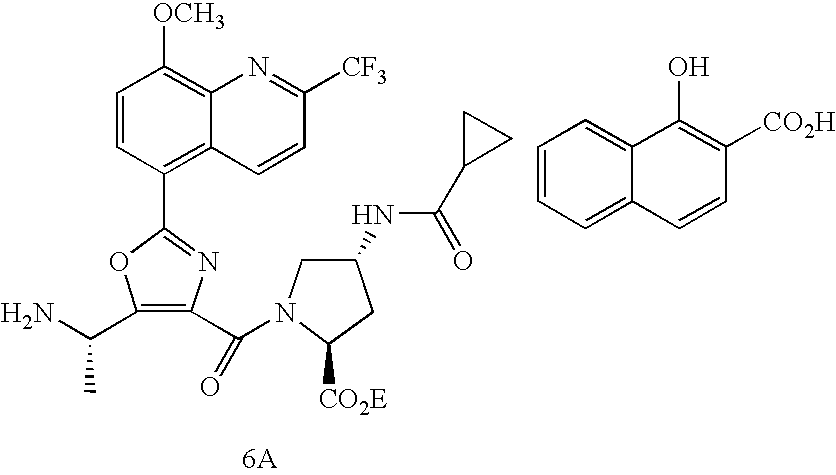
C1=CC(C2=NC(C(=O)N3CC(NC(=O)C4CC4)CC3[CO2E])=C(C(N)C)O2)=C2C(=C1[OCH3])N=C([CF3])C=C2.C1=CC=C2C(=C1)C(O)=C([CO2H])C=C2
